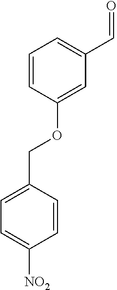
C1=CC(OCC2=CC=C([NO2])C=C2)=CC(C=O)=C1
